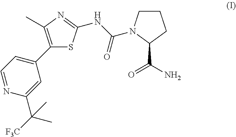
C1CN(C(NC2=NC(C)=C(C3=CC=NC(C([F3C])(C)C)=C3)S2)=O)C(C(N)=O)C1
